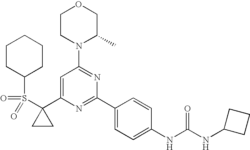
C1(C2=CC(N3C(C)COCC3)=NC(C3=CC=C(NC(=O)NC4CCC4)C=C3)=N2)(S(=O)(=O)C2CCCCC2)CC1
